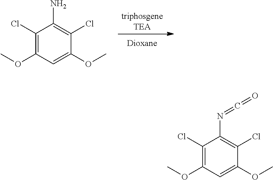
[triphosgeneTEA].C1(Cl)=C(OC)C=C(OC)C(Cl)=C1N.C1(Cl)=C(OC)C=C(OC)C(Cl)=C1N=C=O
